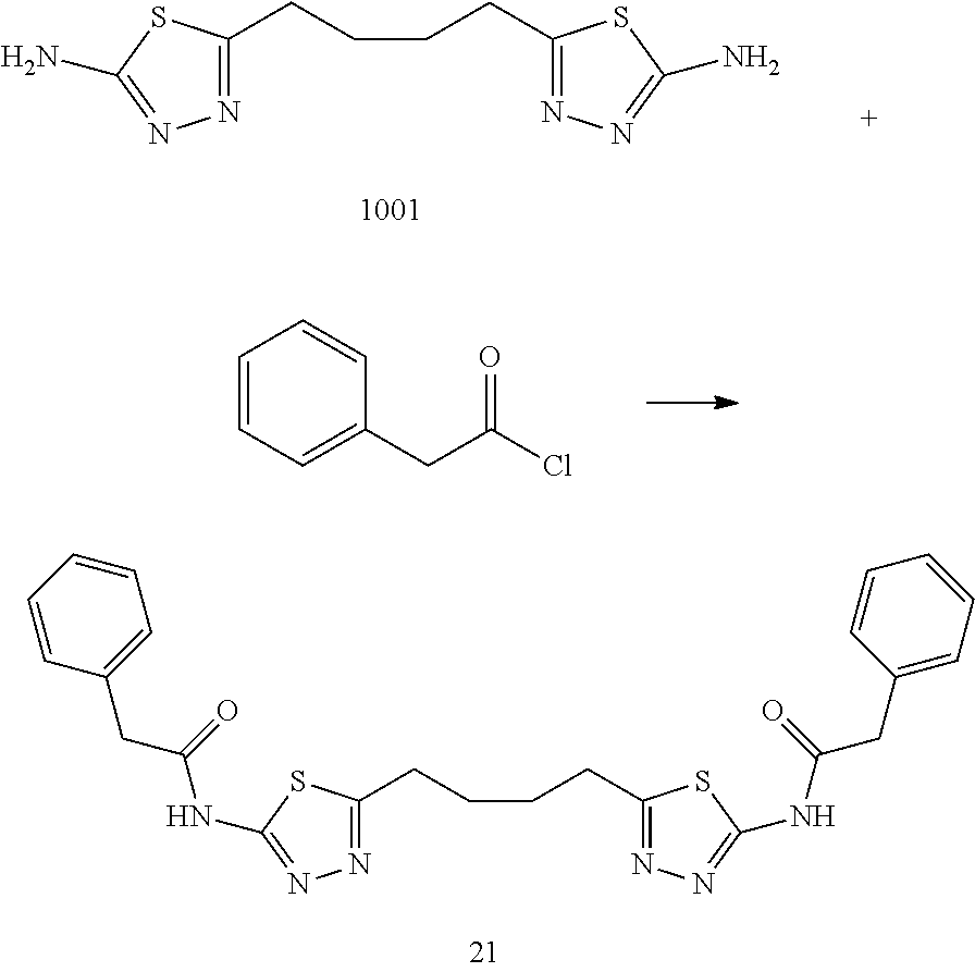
C(C1=NN=C(NC(CC2=CC=CC=C2)=O)S1)CCCC1=NN=C(NC(CC2=CC=CC=C2)=O)S1.C(C1=NN=C(N)S1)CCCC1=NN=C(N)S1.C1=CC=C(CC(Cl)=O)C=C1
